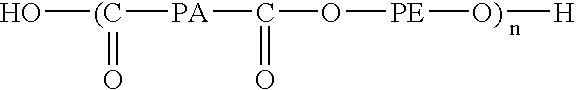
O[(C]([PA]C(O[PE][O)][H])=O)=O
